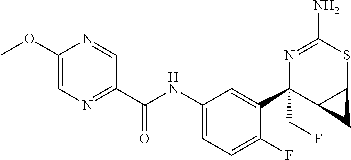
C1(F)=CC=C(NC(C2=NC=C(OC)N=C2)=O)C=C1C1(CF)N=C(N)SC2C1C2
